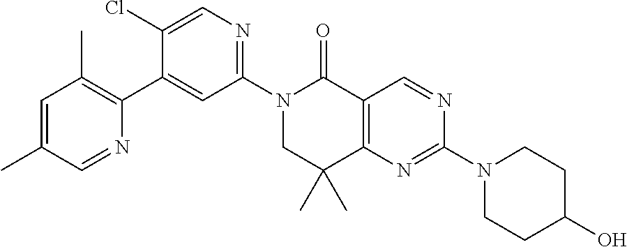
N1(C2=NC=C(Cl)C(C3=C(C)C=C(C)C=N3)=C2)CC(C)(C)C2=C(C1=O)C=NC(N1CCC(O)CC1)=N2
